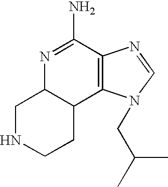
N1=C(N)C2=C(C3C1CNCC3)N(CC(C)C)C=N2
